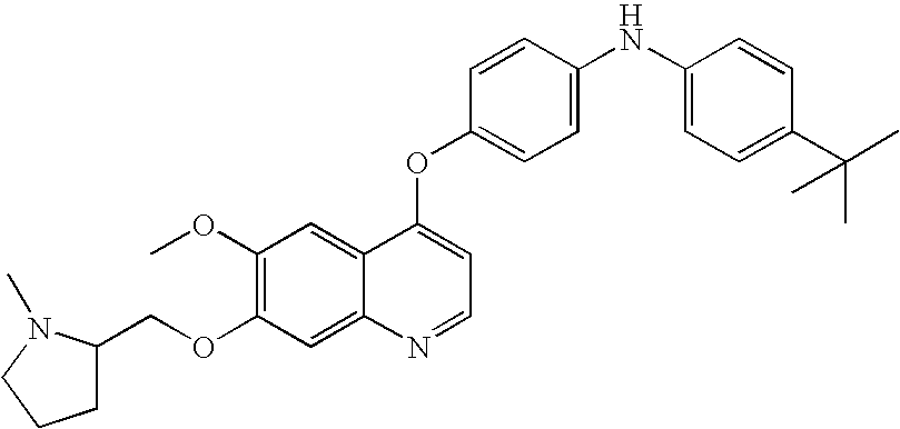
C1=CC(OC2=CC=NC3=CC(OCC4CCCN4C)=C(OC)C=C23)=CC=C1NC1=CC=C(C(C)(C)C)C=C1
